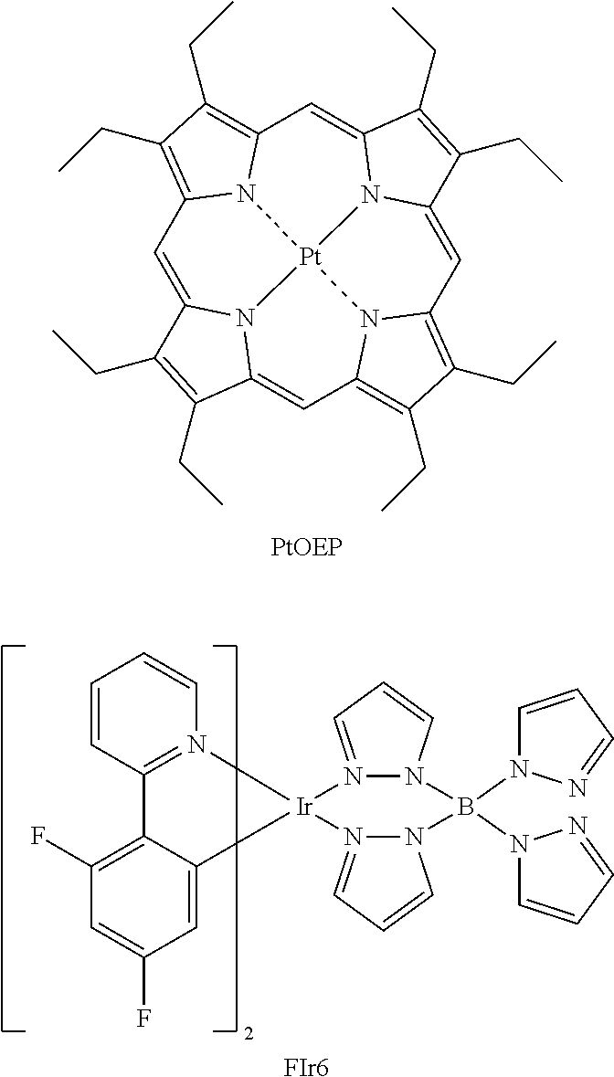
C1=C2N3C(=CC4=C(CC)C(CC)=C5C=C6N7C(=CC8=C(CC)C(CC)=C1N8[Pt]73N54)C(CC)=C6CC)C(CC)=C2CC.C1=CC2=N(C=C1)[Ir]1(C3=CC(F)=CC(F)=C23)N2=CC=CN2B(N2C=CC=N2)(N2C=CC=N2)N2N1=CC=C2.[FIr6]
